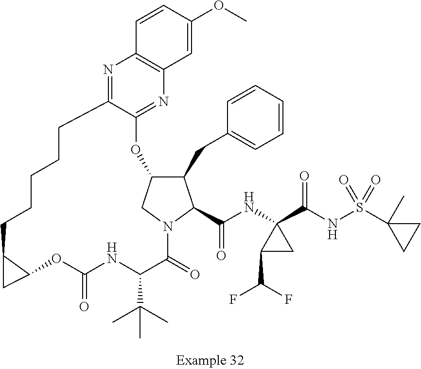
N1=C2C(=NC3=C1C=CC(OC)=C3)OC1C(CC3=CC=CC=C3)C(C(NC3(C(NS(C4(C)CC4)(=O)=O)=O)CC3C(F)F)=O)N(C1)C(=O)C(C(C)(C)C)NC(=O)OC1C(CCCCC2)C1
